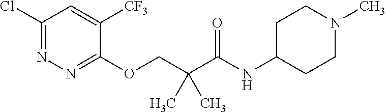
C1(OCC(C(NC2CCN(C)CC2)=O)(C)C)=NN=C(Cl)C=C1[CF3]
